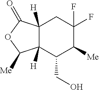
C12([H])C([H])(C(CO)C([Me])C(F)(F)C1)C([Me])OC2=O
